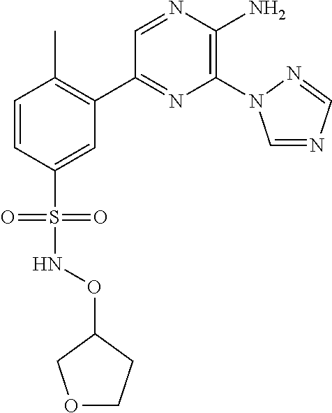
C1(C2=C(C)C=CC(S(=O)(=O)NOC3COCC3)=C2)=NC(N2C=NC=N2)=C(N)N=C1
